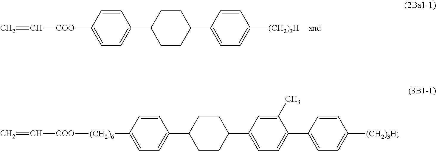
C=C[COO]C1=CC=C(C2CCC(C3=CC=C([(CH2)3H])C=C3)CC2)C=C1.C=C[COO][(CH2)6]C1=CC=C(C2CCC(C3=CC=C(C4=CC=C([(CH2)3H])C=C4)C(C)=C3)CC2)C=C1
